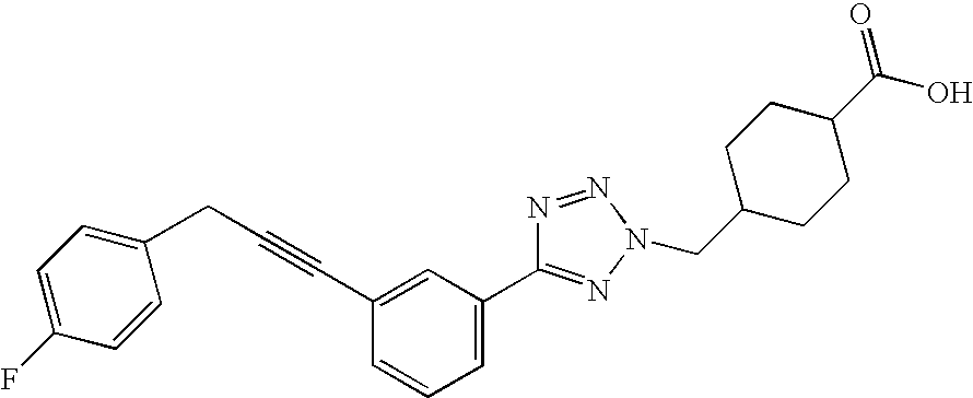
C1=C(F)C=CC(CC#CC2=CC(C3=NN(CC4CCC(C(O)=O)CC4)N=N3)=CC=C2)=C1
